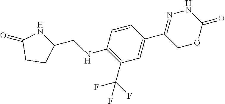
N1N=C(C2=CC(C(F)(F)F)=C(NCC3NC(=O)CC3)C=C2)COC1=O
